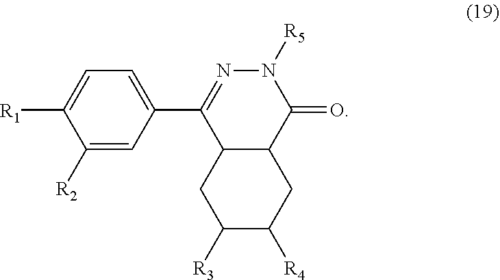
C1([R1])=CC=C(C2=NN([R5])C(=O)C3C2CC([R3])C([R4])C3)C=C1[R2]
